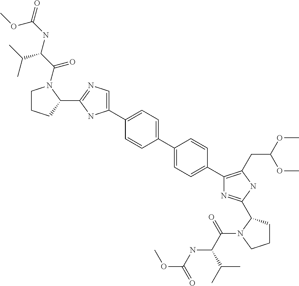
C1=C(C2=CC=C(C3=C(CC(OC)OC)NC(C4CCCN4C(=O)C(NC(=O)OC)C(C)C)=N3)C=C2)C=CC(C2=CN=C(C3N(C(=O)C(NC(=O)OC)C(C)C)CCC3)N2)=C1
